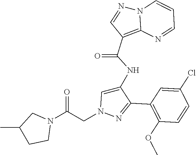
C1(C2=NN(CC(N3CC(C)CC3)=O)C=C2NC(C2=C3N(N=C2)C=CC=N3)=O)=C(OC)C=CC(Cl)=C1
